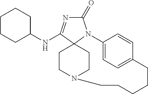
C1(=O)N=C(NC2CCCCC2)C23N1C1=CC=C(C=C1)CCCCCN(CC2)CC3
